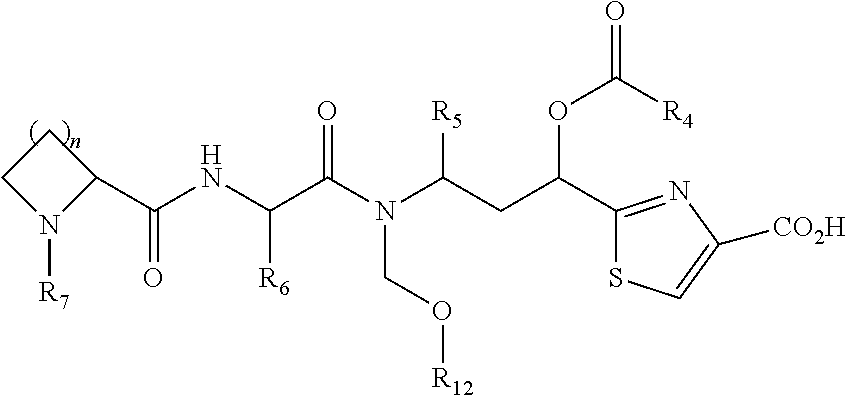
C(N(C(CC(C1=NC([CO2H])=CS1)OC(=O)[R4])[R5])CO[R12])(=O)C([R6])NC(C1CCN1[R7])=O
